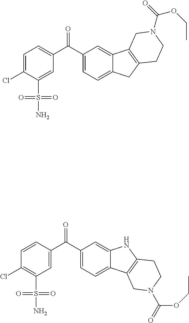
C1=C(Cl)C(S(=O)(=O)N)=CC(C(=O)C2=CC=C3C(=C2)C2=C(C3)CCN(C(OCC)=O)C2)=C1.C1=CC(C(=O)C2=CC=C3C(=C2)NC2=C3CN(C(=O)OCC)CC2)=CC(S(=O)(=O)N)=C1Cl
